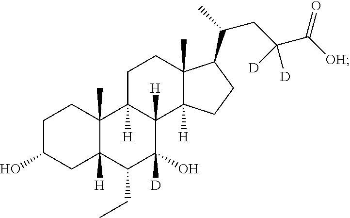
C1C(O)CC2([H])C(C)(C1)C1([H])C([H])(C([D])(O)C2CC)C2([H])C(C)(CC1)C(C(C)CC(C([OH])=O)([D])[D])CC2
